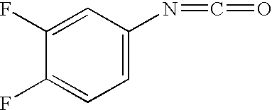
C1(F)=CC(N=C=O)=CC=C1F
